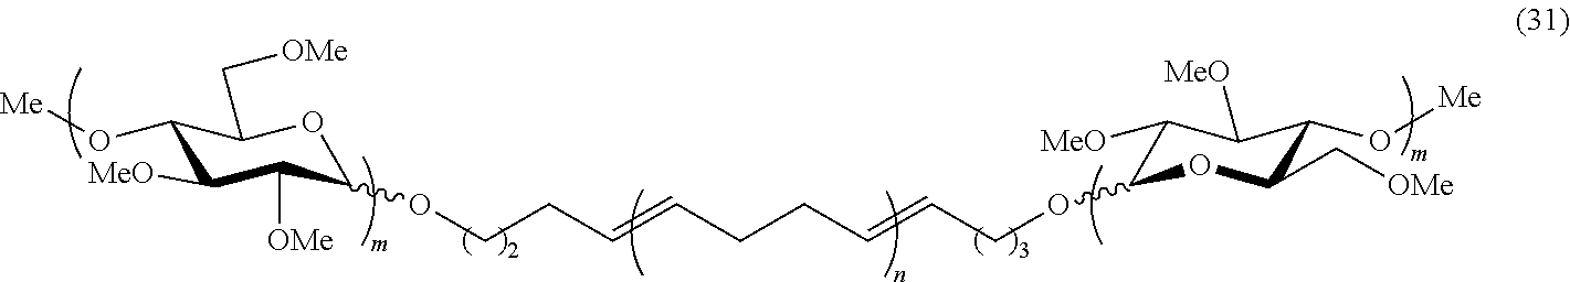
C1(O[Me])C([MeO])C([OMe])C(OCCC=CCCC=CCOC2C([MeO])C([MeO])C(O[Me])C(C[OMe])O2)OC1C[OMe]
